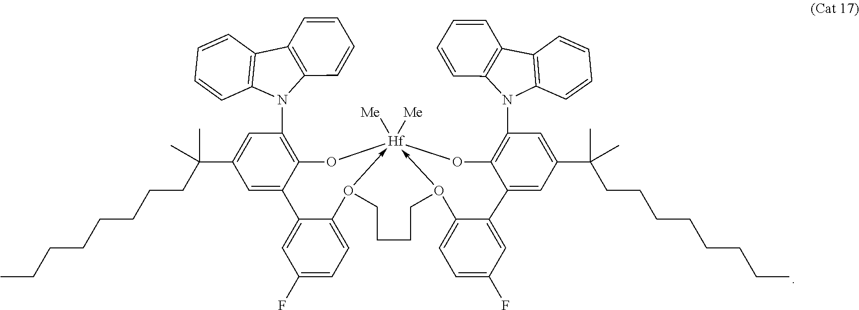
C12=C(C=CC=C1)N(C1=C3C(=CC(C(CCCCCCCC)(C)C)=C1)C1=CC(F)=CC=C1O1->[Hf]4([Me])([Me])(-O(CCCC1)C1=CC=C(F)C=C1C1=CC(C(CCCCCCCC)(C)C)=CC(N5C6=C(C=CC=C6)C6=C5C=CC=C6)=C1O4)O3)C1=C2C=CC=C1
